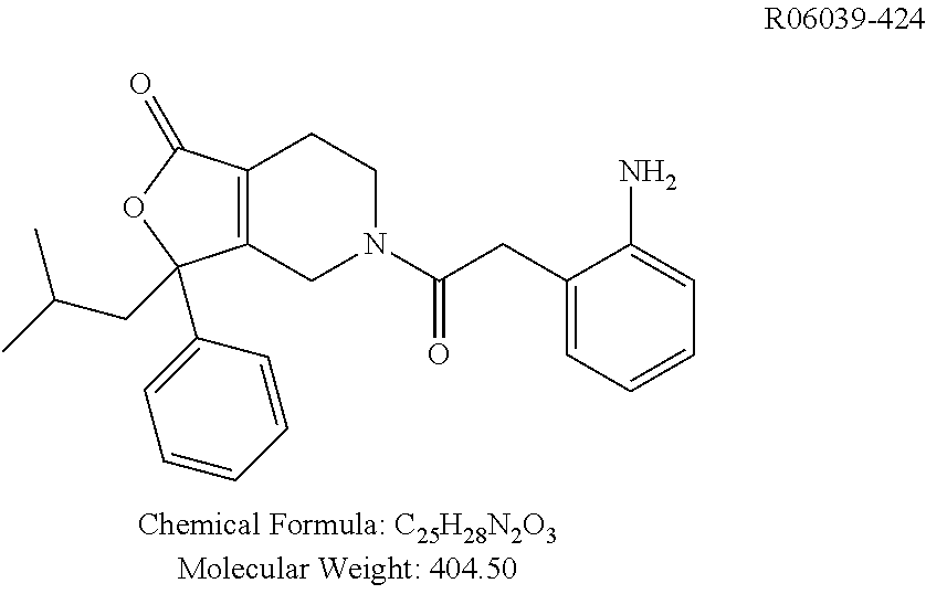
C12=C(CN(C(=O)CC3=CC=CC=C3N)CC1)C(C1=CC=CC=C1)(CC(C)C)OC2=O
